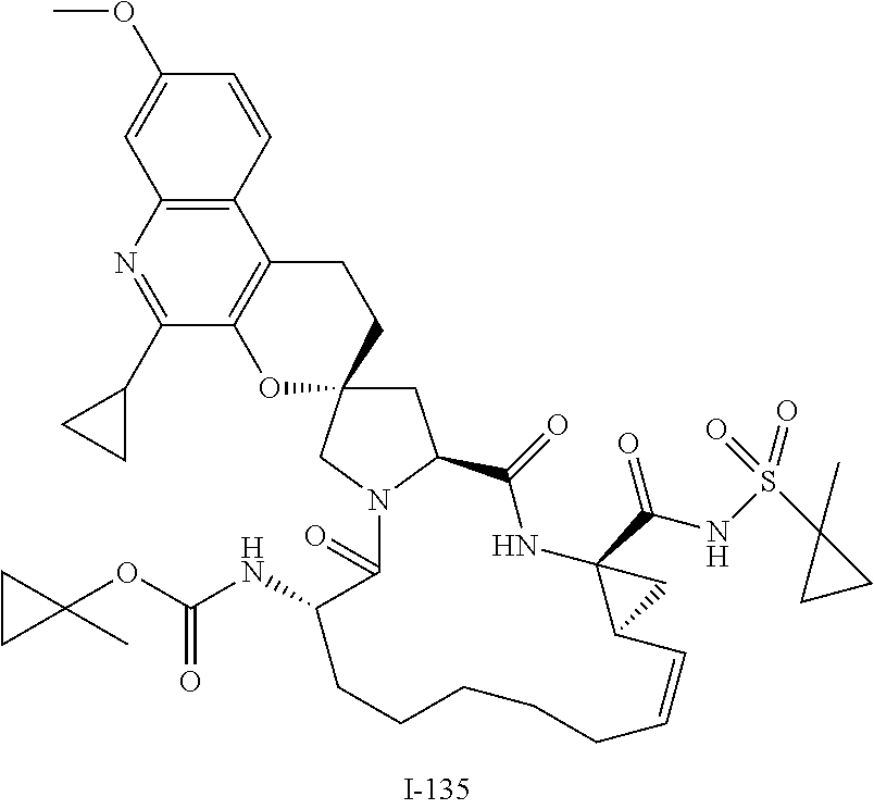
C1(OC)=CC2=C(C=C1)C1=C(C(C3CC3)=N2)OC2(CC1)CC1N(C2)C(=O)C(NC(OC2(C)CC2)=O)CCCCCC=CC2C(C(=O)NS(=O)(C3(C)CC3)=O)(NC1=O)C2
